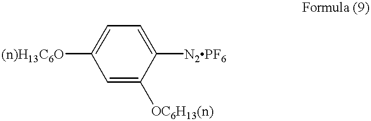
C1=C([OC6H13(n)])C([N2PF6])=CC=C1[(n)H13C6O]
